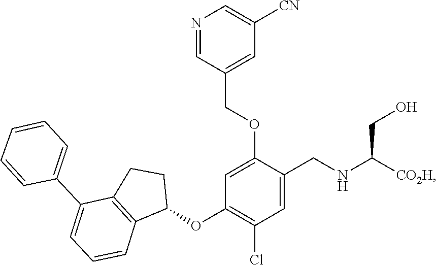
C1=C(COC2=CC(OC3C4=C(C(C5=CC=CC=C5)=CC=C4)CC3)=C(Cl)C=C2CNC(CO)[CO2H])C=NC=C1[CN]
